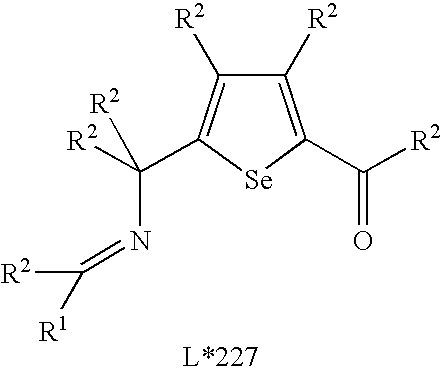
C1([R2])=C(C([R2])=O)[Se]C(C([R2])(N=C([R2])[R1])[R2])=C1[R2]
